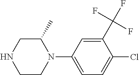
C1C(C)N(C2=CC=C(Cl)C(C(F)(F)F)=C2)CCN1
